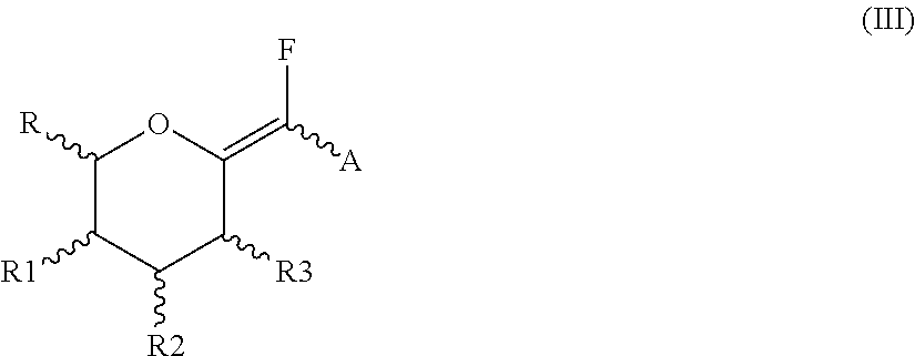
C1([R])C([R1])C([R2])C([R3])C(=C([A])F)O1
